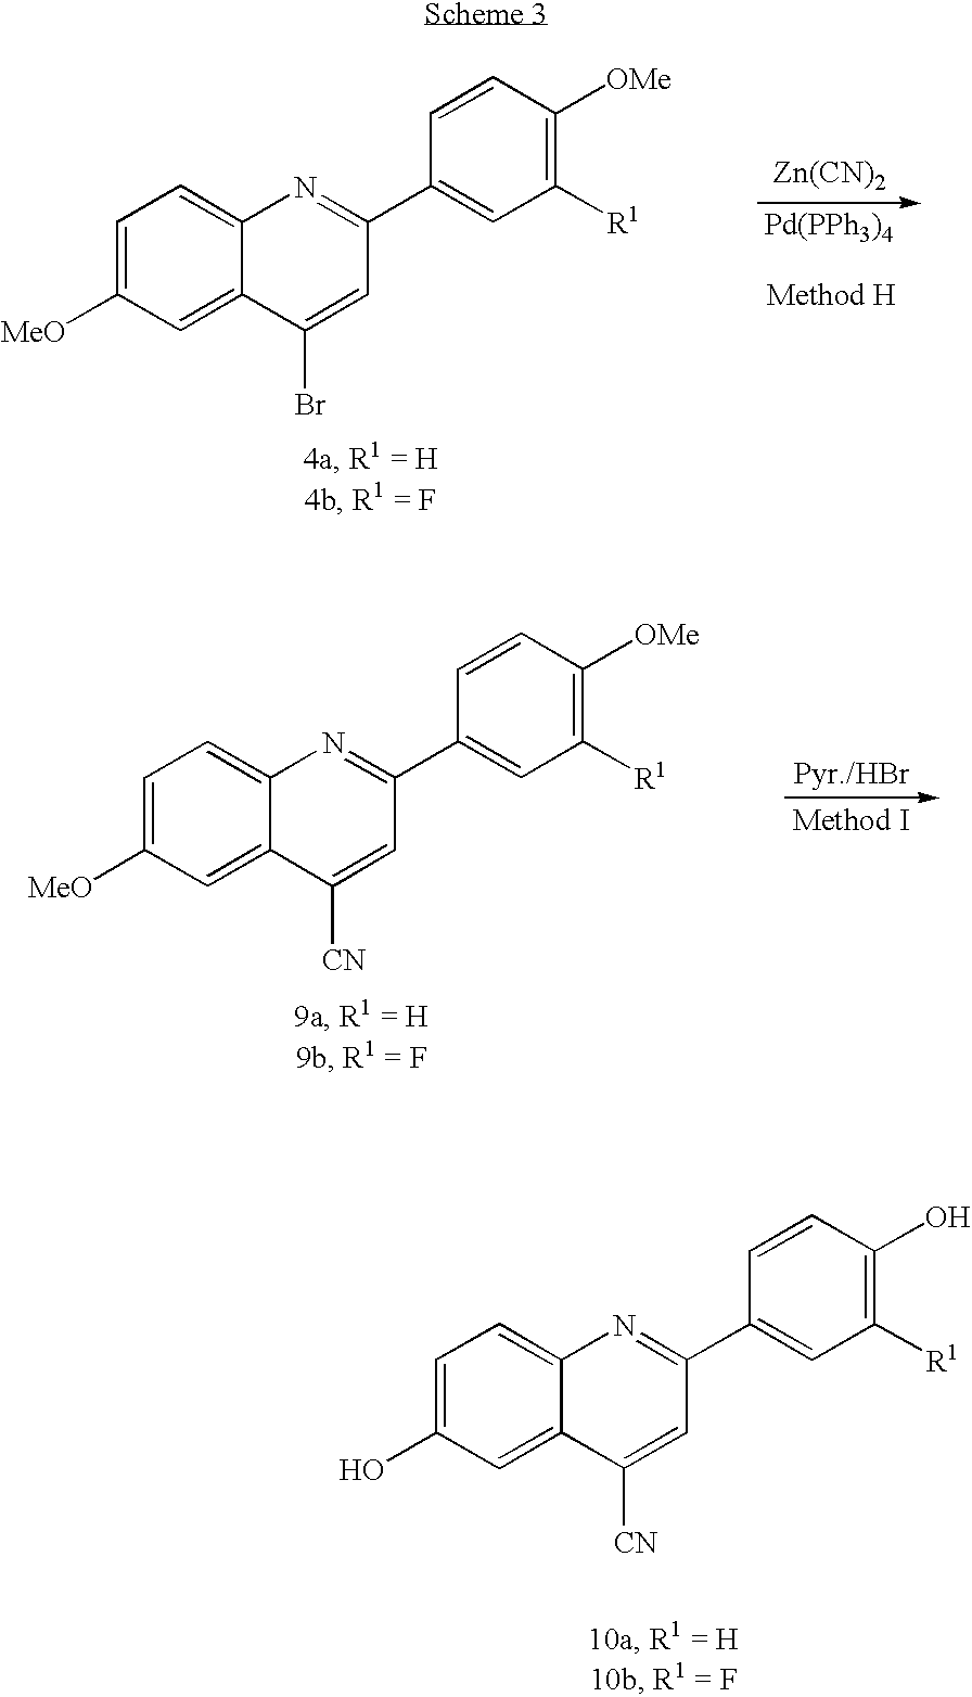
C1=C([MeO])C=C2C(=C1)N=C(C1=CC([R1])=C([OMe])C=C1)C=C2Br.[Zn(CN)2].[Pd(PPh3)4].C1=C([MeO])C=C2C(=C1)N=C(C1=CC([R1])=C([OMe])C=C1)C=C2[CN].C1=C(O)C=C2C(=C1)N=C(C1=CC([R1])=C(O)C=C1)C=C2[CN]
